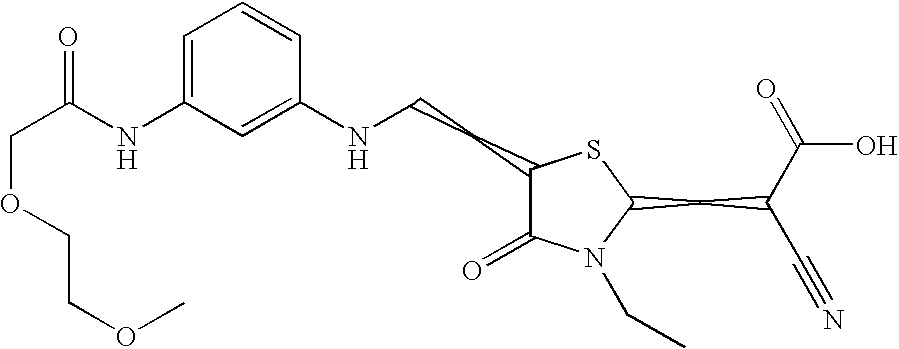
C1=C(NC(COCCOC)=O)C=C(NCCC2C(=O)N(CC)C(CC(C#N)C(=O)O)S2)C=C1
